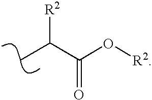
CC(C(O[R2])=O)[R2]
